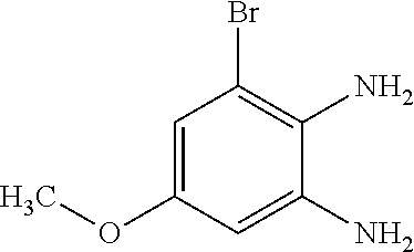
C1=C(OC)C=C(N)C(N)=C1Br
